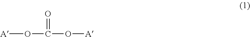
[A]OC(O[A])=O
